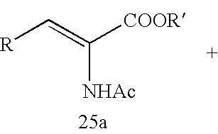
C([COOR])(=C[R])[NHAc]
